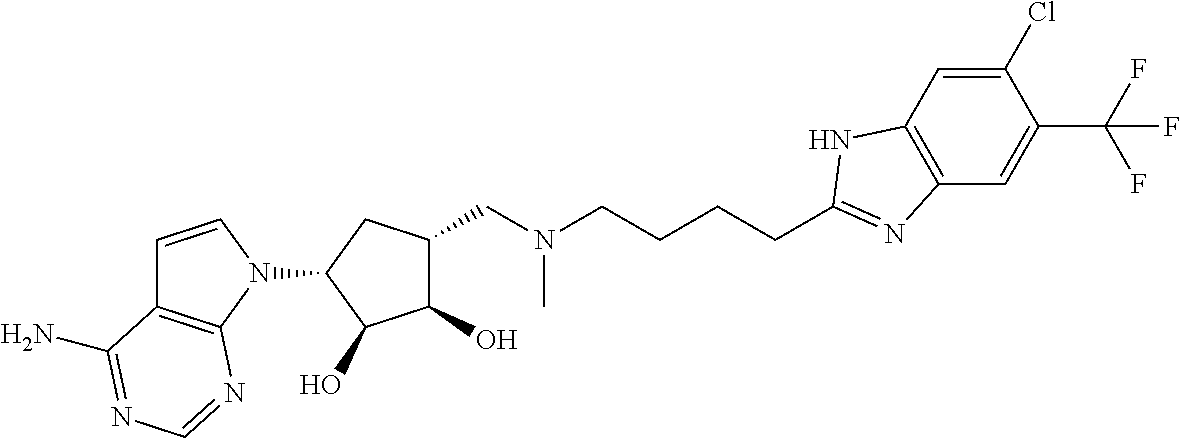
C12=C(C=C(Cl)C(C(F)(F)F)=C1)NC(CCCCN(CC1C(O)C(O)C(N3C=CC4=C3N=CN=C4N)C1)C)=N2
